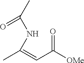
CC(NC(C)=CC([OMe])=O)=O
